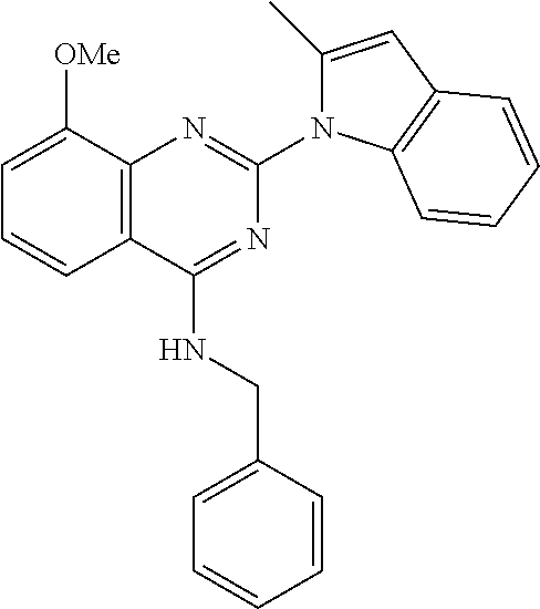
C12=C(C([OMe])=CC=C1)N=C(N1C(C)=CC3=C1C=CC=C3)N=C2NCC1=CC=CC=C1
